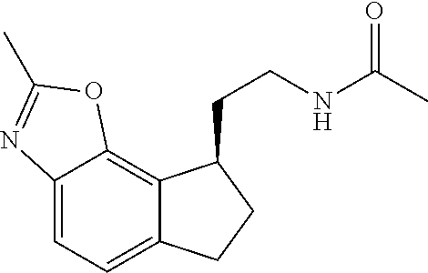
C12=CC=C3C(=C1OC(C)=N2)C(CCNC(=O)C)CC3
